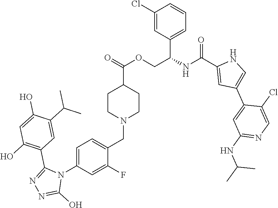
C1(Cl)=CC(C(COC(C2CCN(CC3=CC=C(N4C(C5=C(O)C=C(O)C(C(C)C)=C5)=NN=C4O)C=C3F)CC2)=O)NC(=O)C2=CC(C3=CC(NC(C)C)=NC=C3Cl)=CN2)=CC=C1
